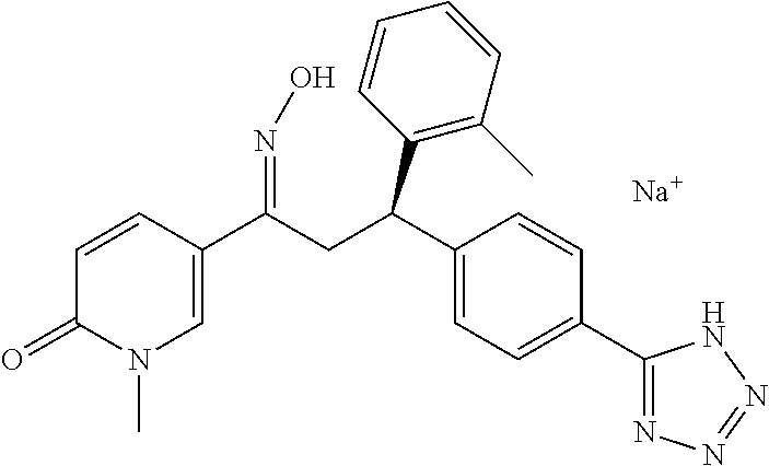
C1(C(=NO)CC(C2=C(C)C=CC=C2)C2=CC=C(C3=NN=NN3)C=C2)=CN(C)C(=O)C=C1.[Na]
